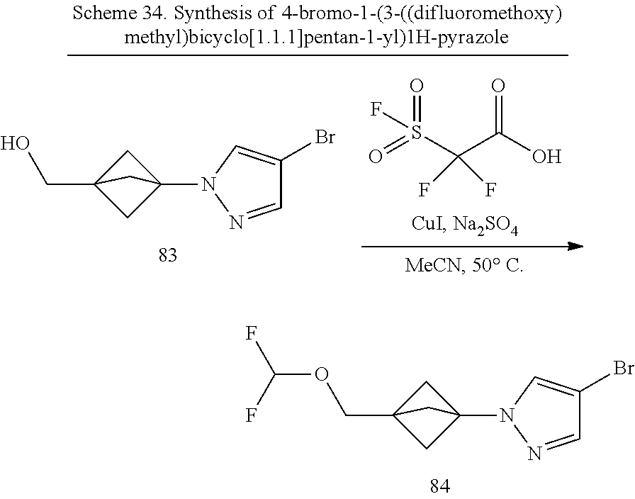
C1=NN(C23CC(COC(F)F)(C2)C3)C=C1Br.O=S(C(C(O)=O)(F)F)(=O)F.C1=NN(C23CC(CO)(C2)C3)C=C1Br
